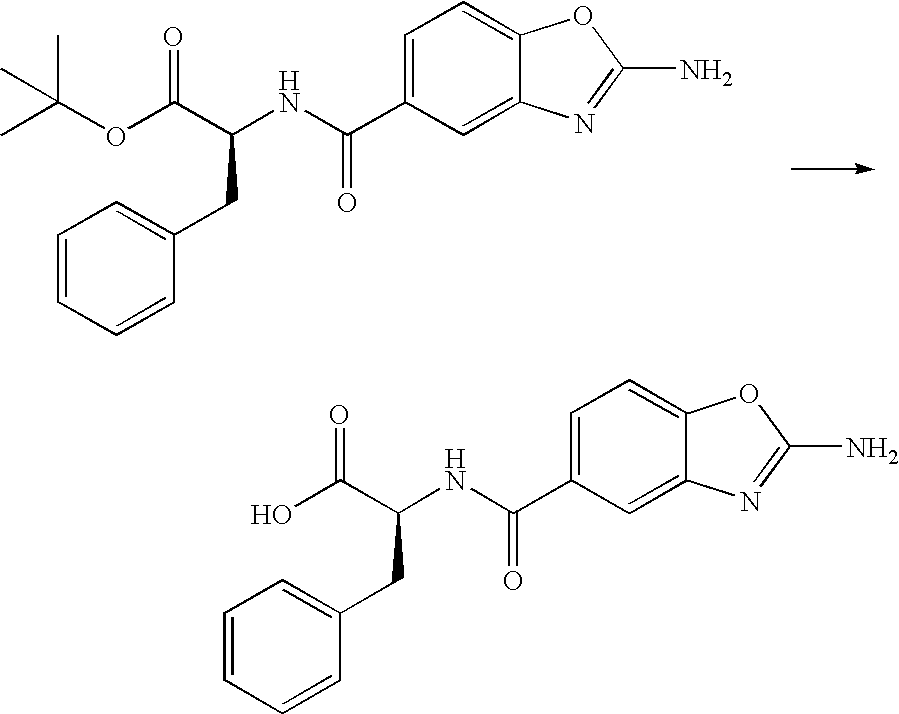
N(C(C1=CC=C2C(=C1)N=C(N)O2)=O)C(C(OC(C)(C)C)=O)CC1=CC=CC=C1.N(C(C1=CC=C2C(=C1)N=C(N)O2)=O)C(C(O)=O)CC1=CC=CC=C1
